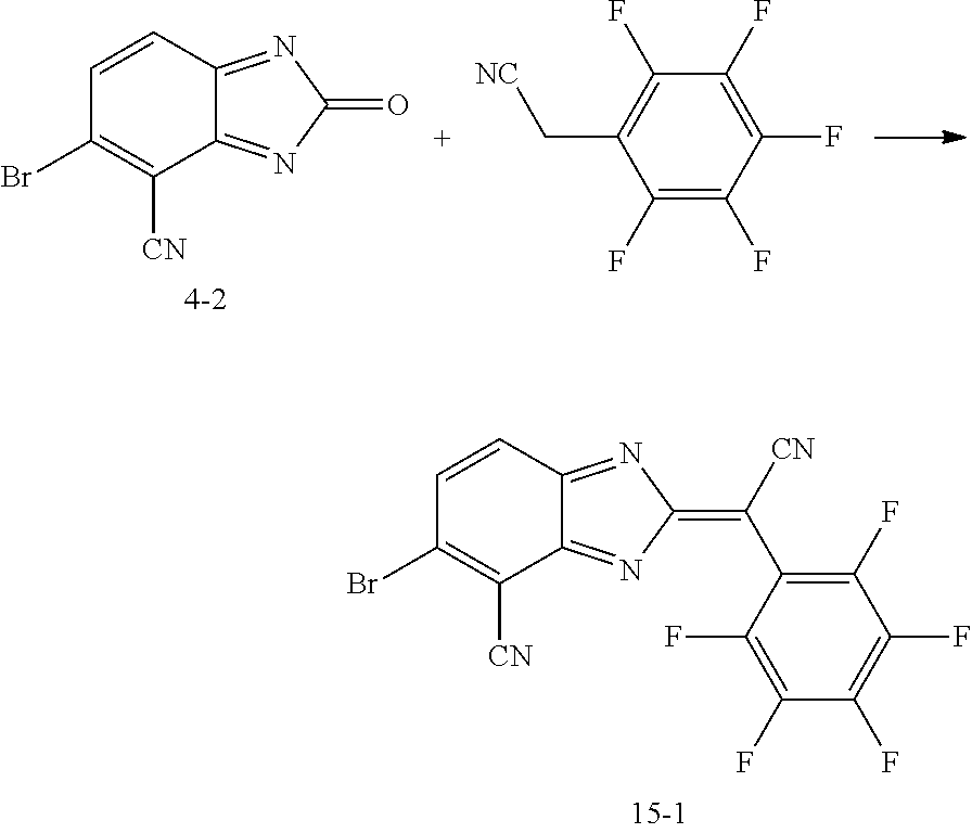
C12=NC(=O)N=C1C([CN])=C(Br)C=C2.C1(F)=C(F)C(F)=C(F)C(F)=C1C[NC].C12=NC(=C([CN])C3=C(F)C(F)=C(F)C(F)=C3F)N=C1C([CN])=C(Br)C=C2
